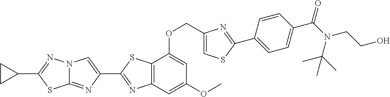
C1(C2=NC3=C(S2)C(OCC2=CSC(C4=CC=C(C(N(C(C)(C)C)CCO)=O)C=C4)=N2)=CC(OC)=C3)=CN2C(=N1)SC(C1CC1)=N2
